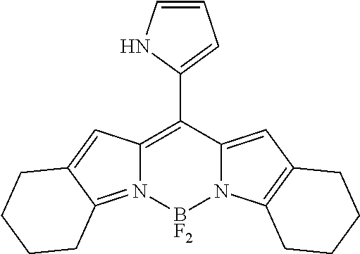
C1(C2=C3N(=C4C(=C3)CCCC4)[BF2]N3C2=CC2=C3CCCC2)=CC=CN1
